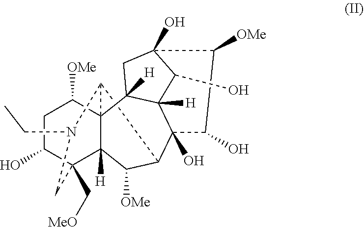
C12C3C4(C([H])(C(C[MeO])(C(O)CC4[OMe])CN3CC)C1[OMe])C1([H])C3([H])C2(O)C(O)C([OMe])C(O)(C3O)C1
